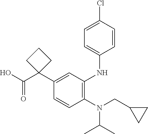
C1(N(CC2CC2)C(C)C)=C(NC2=CC=C(Cl)C=C2)C=C(C2(C(O)=O)CCC2)C=C1
